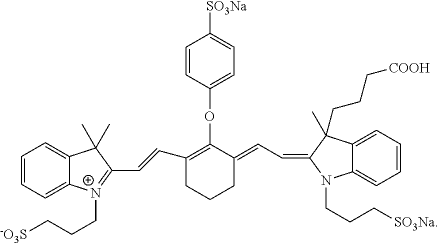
C1=CC=C2C(=C1)C(C)(C)C(C=CC1=C(OC3=CC=C([SO3Na])C=C3)C(=CC=C3N(CCC[SO3Na])C4=CC=CC=C4C3(C)CCC[COOH])CCC1)=[N+]2CCC[-O3S]
